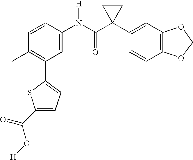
C1(N(C(C2(C3=CC4=C(C=C3)OCO4)CC2)=O)[H])=CC(C2=CC=C(C(O[H])=O)S2)=C(C)C=C1
